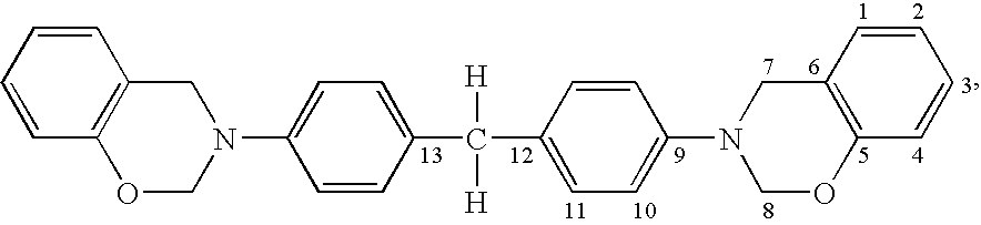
C1=CC2=C(C=C1)CN(C1=CC=C(C(C3=CC=C(N4CC5=C(C=CC=C5)OC4)C=C3)([H])[H])C=C1)CO2
